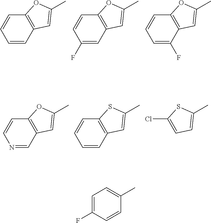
C1=CC2=C(C=C1)OC(C)=C2.C1(F)=CC2=C(C=C1)OC(C)=C2.C1=C(F)C2=C(C=C1)OC(C)=C2.N1=CC2=C(C=C1)OC(C)=C2.C1=CC2=C(C=C1)SC(C)=C2.C1=C(Cl)SC(C)=C1.C1=C(F)C=CC(C)=C1
